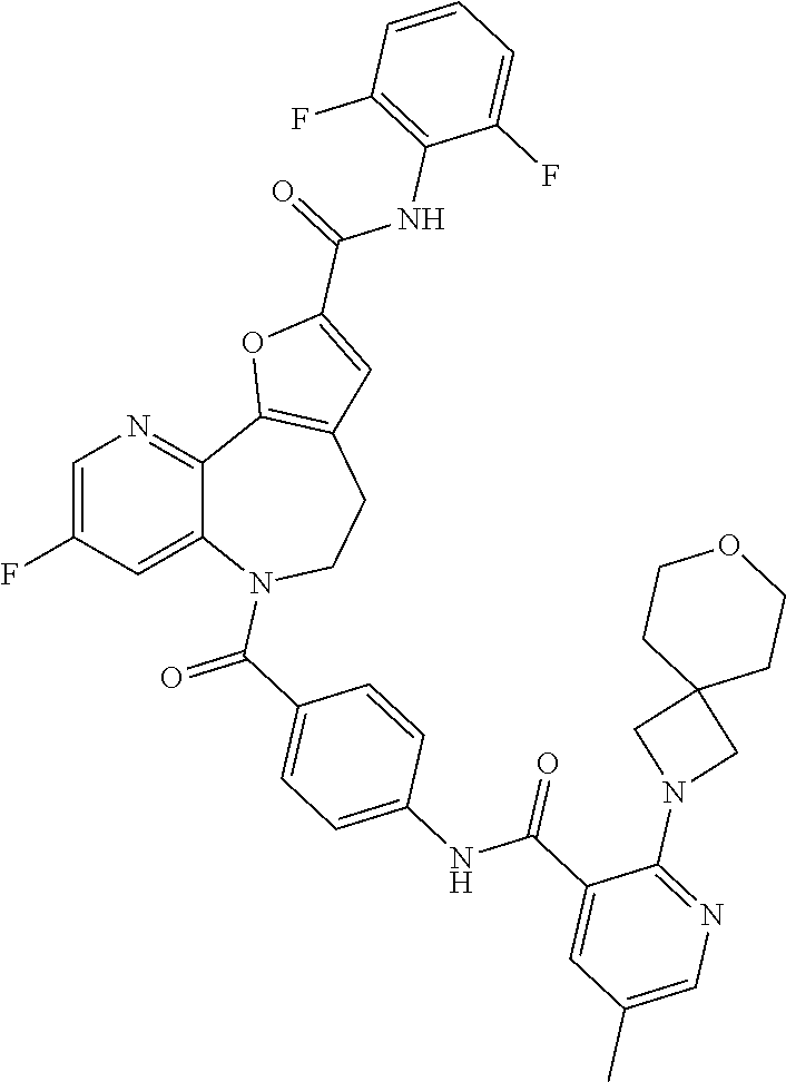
C1=C(F)C=C2C(=N1)C1=C(CCN2C(=O)C2=CC=C(NC(C3=CC(C)=CN=C3N3CC4(C3)CCOCC4)=O)C=C2)C=C(C(=O)NC2=C(F)C=CC=C2F)O1
